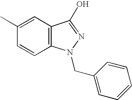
C1=C(C)C=CC2=C1C(O)=NN2CC1=CC=CC=C1
